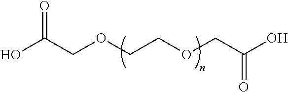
OC(COCCOCC(O)=O)=O
